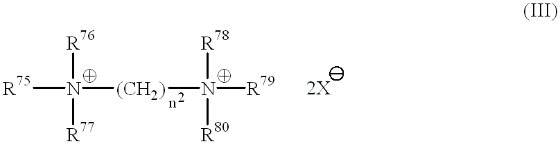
[R75]N([R76])([R77])[(CH2)]N([R79])([R78])[R80]
